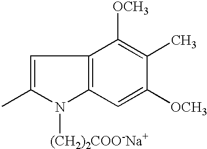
C1=C(C)N([(CH2)2COO-Na+])C2=C1C([OCH3])=C(C)C([OCH3])=C2
